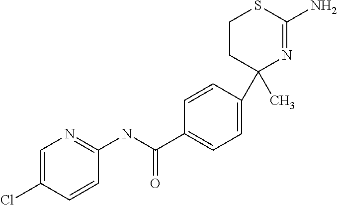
C1=CC(C2(C)N=C(N)SCC2)=CC=C1C(NC1=NC=C(Cl)C=C1)=O
